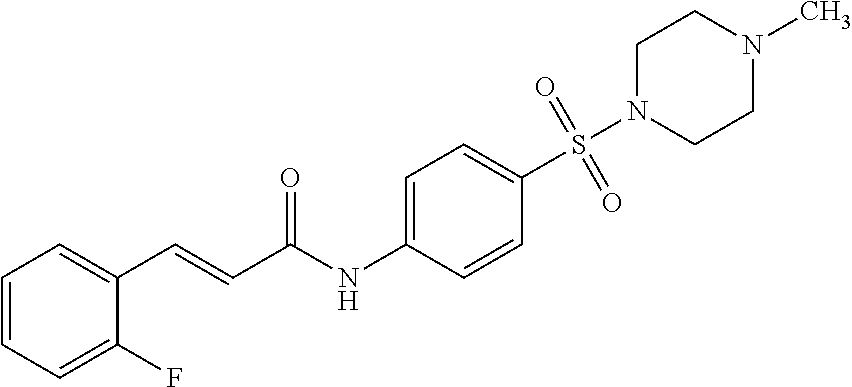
C1=CC=C(F)C(C=CC(NC2=CC=C(S(=O)(N3CCN(C)CC3)=O)C=C2)=O)=C1
